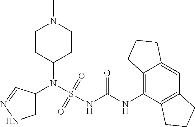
C1(N(S(NC(NC2=C3C(=CC4=C2CCC4)CCC3)=O)(=O)=O)C2=CNN=C2)CCN(C)CC1
